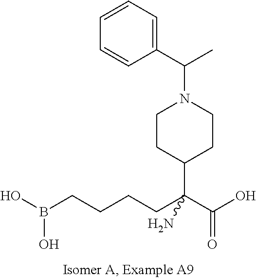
OB(CCCCC(C(O)=O)(N)C1CCN(C(C2=CC=CC=C2)C)CC1)O
